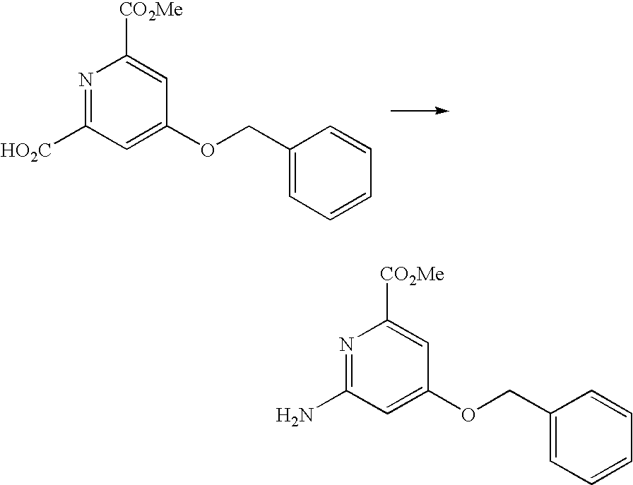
N1=C([HO2C])C=C(OCC2=CC=CC=C2)C=C1[CO2Me].N1=C(N)C=C(OCC2=CC=CC=C2)C=C1[CO2Me]
